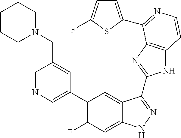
C1=C(C2=C(F)C=C3C(=C2)C(C2=NC4=C(N2)C=CN=C4C2=CC=C(F)S2)=NN3)C=C(CN2CCCCC2)C=N1
